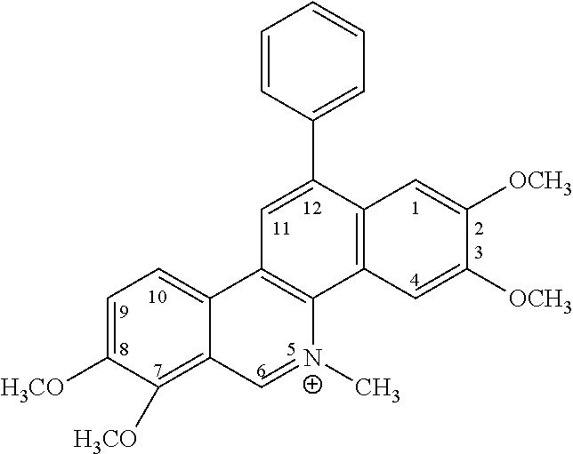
C1=C([H3CO])C([H3CO])=C2C(=C1)C1=C([N+](C)=C2)C2=C(C(C3=CC=CC=C3)=C1)C=C([OCH3])C([OCH3])=C2
